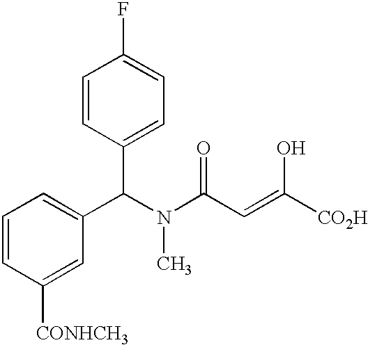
C(=CC(N(C(C1=CC=CC([CONHCH3])=C1)C1=CC=C(F)C=C1)C)=O)([CO2H])O
